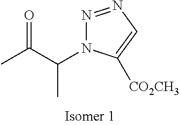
CC(C(N1C([CO2CH3])=CN=N1)C)=O
